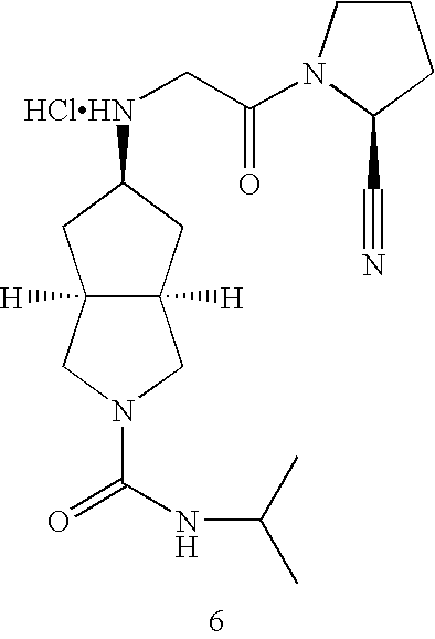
C12([H])C([H])(CC([HClHN]CC(=O)N3CCCC3C#N)C1)CN(C(NC(C)C)=O)C2
